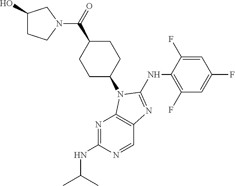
N1=C(NC(C)C)N=CC2=C1N(C1CCC(C(=O)N3CC(O)CC3)CC1)C(NC1=C(F)C=C(F)C=C1F)=N2
